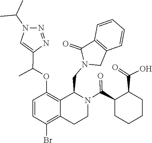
C1(C(C)OC2=C3C(CN4C(=O)C5=C(C=CC=C5)C4)N(C(C4CCCCC4C(=O)O)=O)CCC3=C(Br)C=C2)=CN(C(C)C)N=N1
